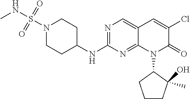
N1(S(NC)(=O)=O)CCC(NC2=NC=C3C(=N2)N(C2CCCC2(C)O)C(=O)C(Cl)=C3)CC1
